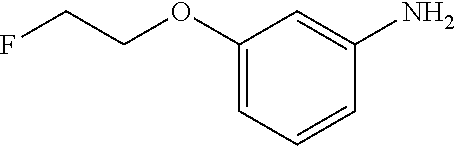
C1(OCCF)=CC=CC(N)=C1
